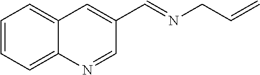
C12=CC=CC=C1N=CC(C=NCC=C)=C2
